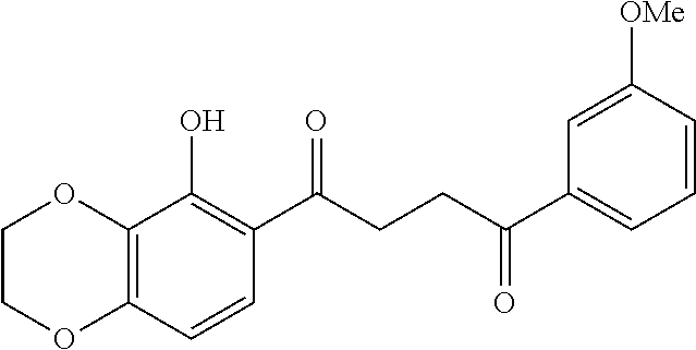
C12=C(C=CC(C(CCC(C3=CC=CC([OMe])=C3)=O)=O)=C1O)OCCO2
